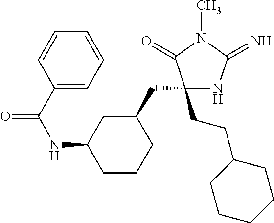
C1(CCC2CCCCC2)(CC2CC(NC(C3=CC=CC=C3)=O)CCC2)NC(=N)N(C)C1=O
